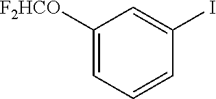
C1(I)=CC([F2HCO])=CC=C1
